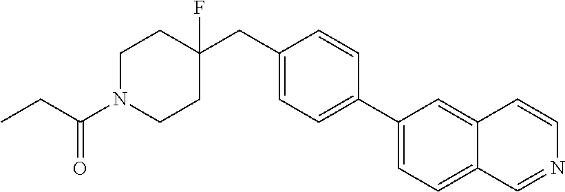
C1N(C(CC)=O)CCC(CC2=CC=C(C3=CC=C4C(=C3)C=CN=C4)C=C2)(F)C1
